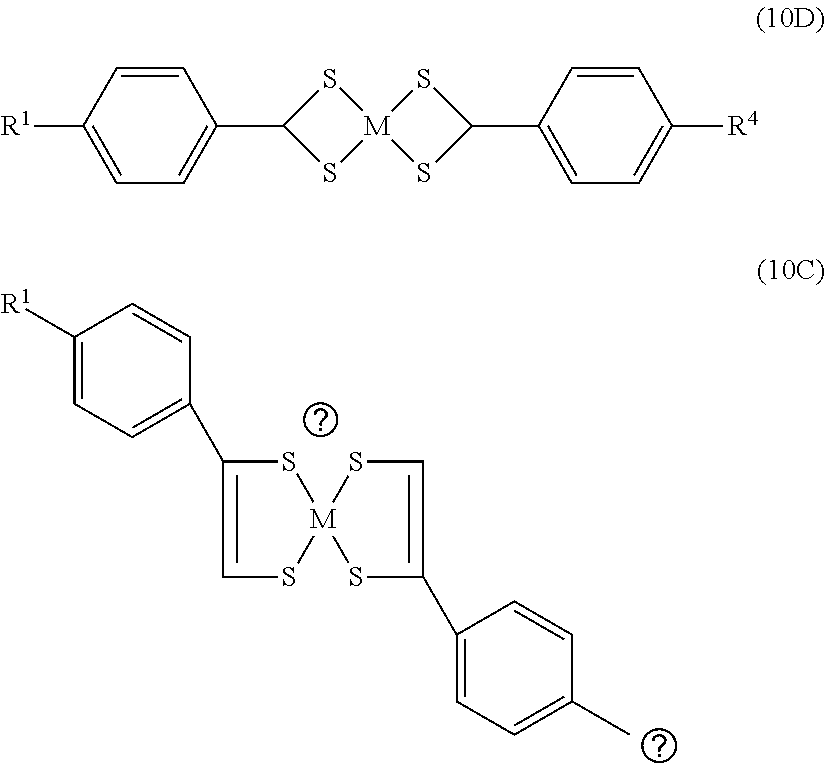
C1([R1])=CC=C(C2=CS[M]3(S2)SC=C(C2=CC=C(C)C=C2)S3)C=C1.C1=CC([R1])=CC=C1C1S[M]2(S1)SC(C1=CC=C([R4])C=C1)S2
